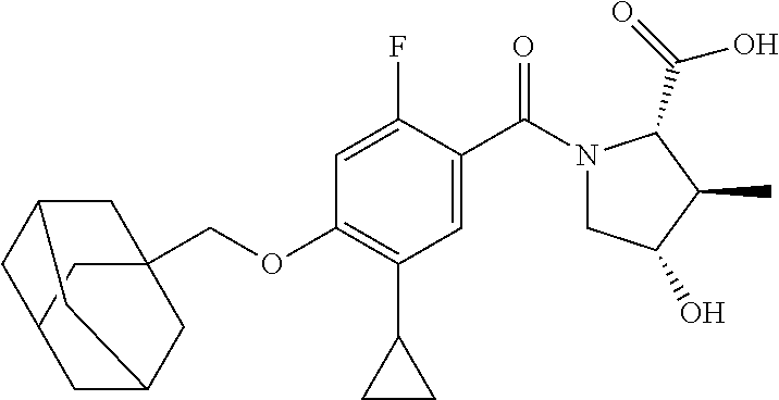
C1C2CC3(COC4=C(C5CC5)C=C(C(N5CC(O)C(C)C5C(=O)O)=O)C(F)=C4)CC1CC(C3)C2
